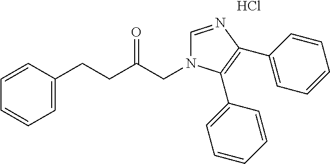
C1=C(CCC(CN2C=NC(C3=CC=CC=C3)=C2C2=CC=CC=C2)=O)C=CC=C1.Cl
